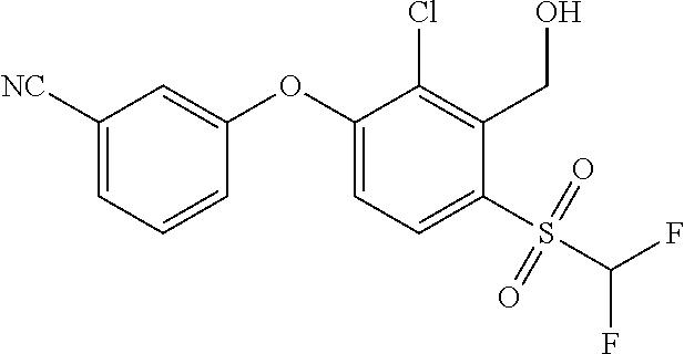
C1([NC])=CC=CC(OC2=CC=C(S(C(F)F)(=O)=O)C(CO)=C2Cl)=C1
